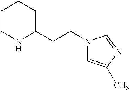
C1CNC(CCN2C=C(C)N=C2)CC1
